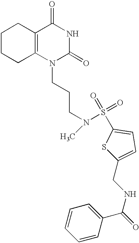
C1CCC2=C(C1)C(=O)NC(=O)N2CCCN(C)S(=O)(=O)C1=CC=C(CNC(C2=CC=CC=C2)=O)S1
